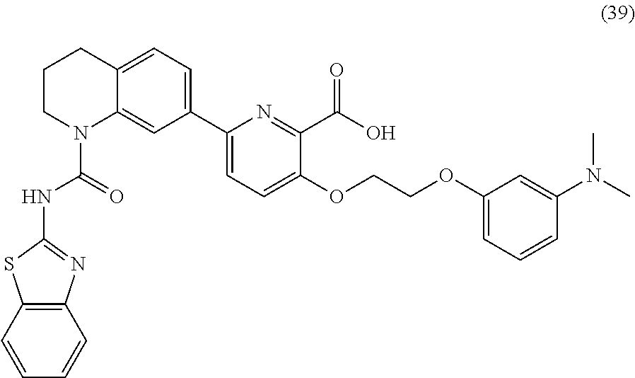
C1CN(C(=O)NC2=NC3=C(S2)C=CC=C3)C2=CC(C3=CC=C(OCCOC4=CC=CC(N(C)C)=C4)C(C(O)=O)=N3)=CC=C2C1
